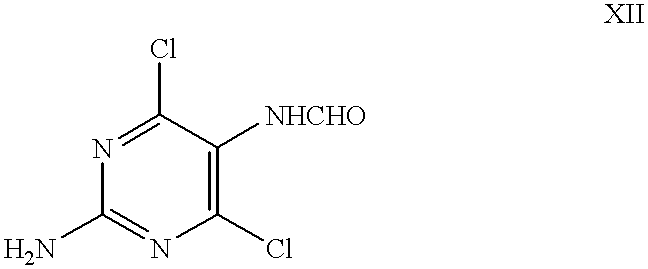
N1=C(Cl)C([NHCHO])=C(Cl)N=C1N
